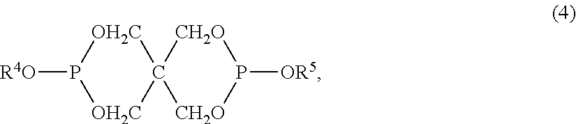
[R4O]P1[OH2C]C2([OH2C]1)[CH2O]P([OR5])[CH2O]2
